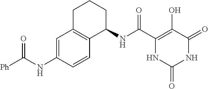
C(C1=C(O)C(=O)NC(=O)N1)(=O)NC1CCCC2=C1C=CC(NC([Ph])=O)=C2
